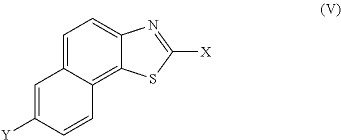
C12=CC=C3C(=C1SC([X])=N2)C=CC([Y])=C3
